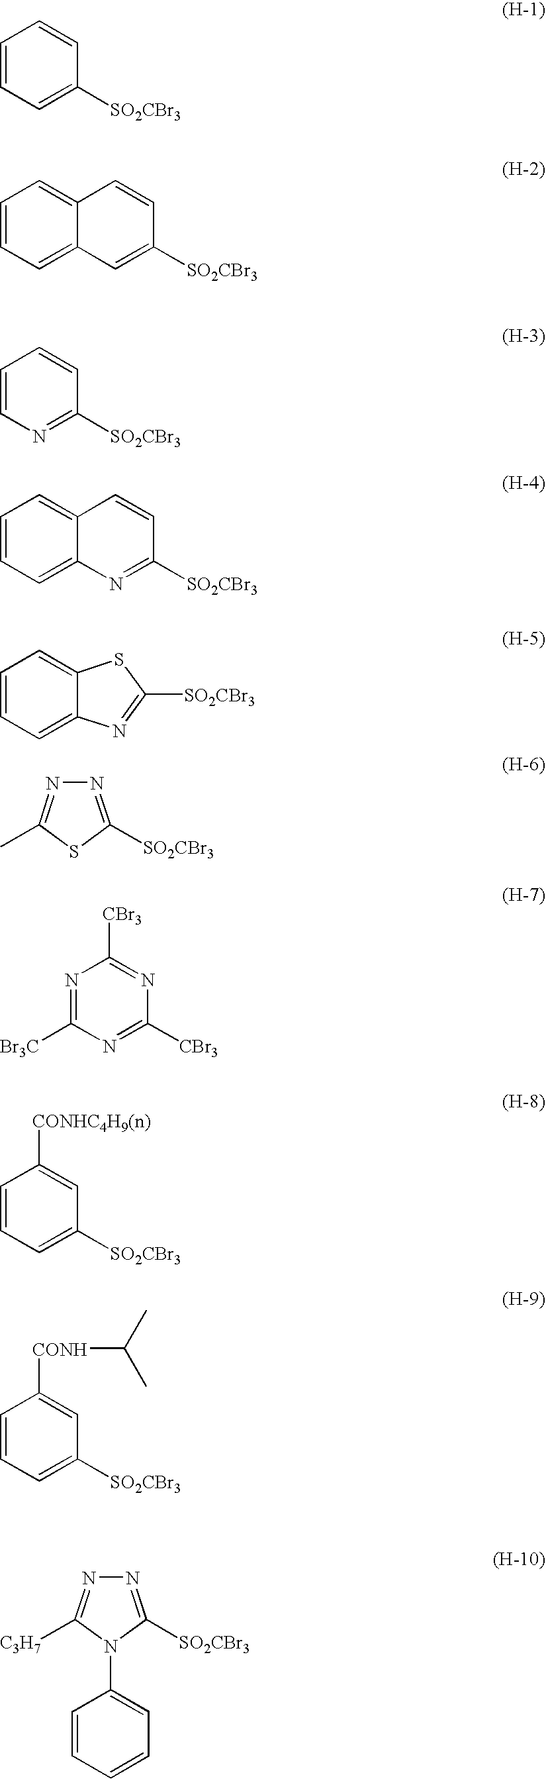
C1=CC=C([SO2CBr3])C=C1.C12=CC=CC=C1C=C([SO2CBr3])C=C2.C1=CN=C([SO2CBr3])C=C1.C12=CC=CC=C1N=C([SO2CBr3])C=C2.C12=CC=CC=C1N=C([SO2CBr3])S2.N1=C([SO2CBr3])SC(C)=N1.N1=C([Br3C])N=C([CBr3])N=C1[CBr3].C1=CC=C([SO2CBr3])C=C1[CONHC4H9(n)].C1=CC=C([SO2CBr3])C=C1[CONH]C(C)C.N1=C([SO2CBr3])N(C2=CC=CC=C2)C([C3H7])=N1
